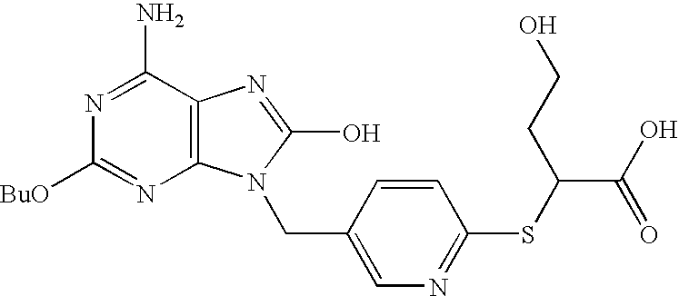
C12=C(C(N)=NC([BuO])=N1)N=C(O)N2CC1=CN=C(SC(C(=O)O)CCO)C=C1
